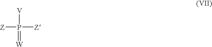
[V]P(=[W])([Z])[Z]
